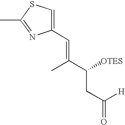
C1(C=C(C([OTES])CC(=O)[H])C)=CSC(C)=N1
